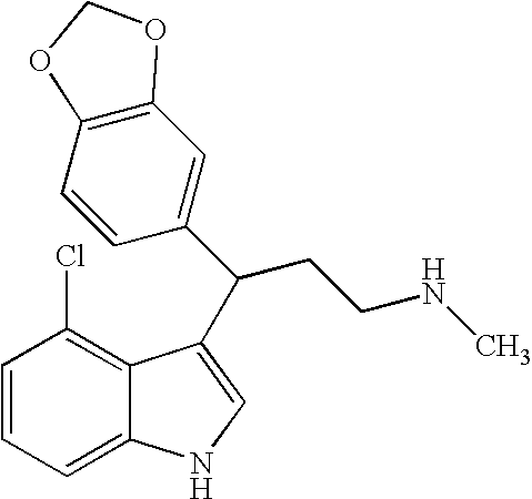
C1=CC=C2C(=C1Cl)C(C(C1=CC3=C(C=C1)OCO3)CCNC)=CN2
